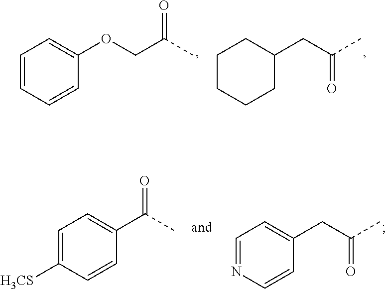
C(C(=O)C)OC1=CC=CC=C1.C1CCCC(CC(C)=O)C1.C1(C(=O)C)=CC=C([H3CS])C=C1.C1=NC=CC(CC(C)=O)=C1
